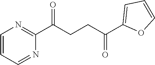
C1(C(CCC(C2=CC=CO2)=O)=O)=NC=CC=N1
